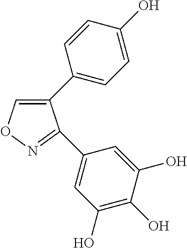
C1(C2=CC=C(O)C=C2)=CON=C1C1=CC(O)=C(O)C(O)=C1
